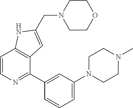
C1(C2=CC(N3CCN(C)CC3)=CC=C2)=NC=CC2=C1C=C(CN1CCOCC1)N2
